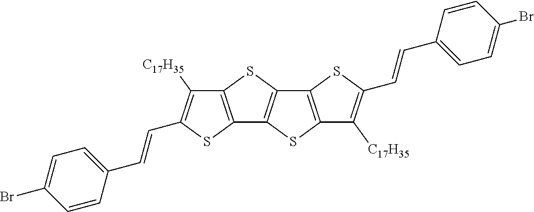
C12=C(SC3=C1SC1=C3SC(C=CC3=CC=C(Br)C=C3)=C1[C17H35])C([C17H35])=C(C=CC1=CC=C(Br)C=C1)S2
